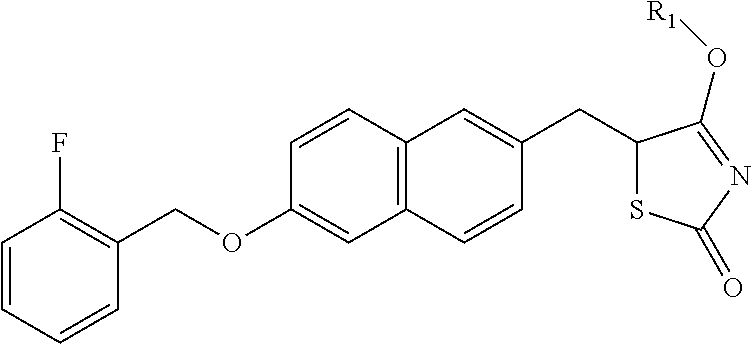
C1=C(OCC2=C(F)C=CC=C2)C=CC2=C1C=CC(CC1SC(=O)N=C1O[R1])=C2
